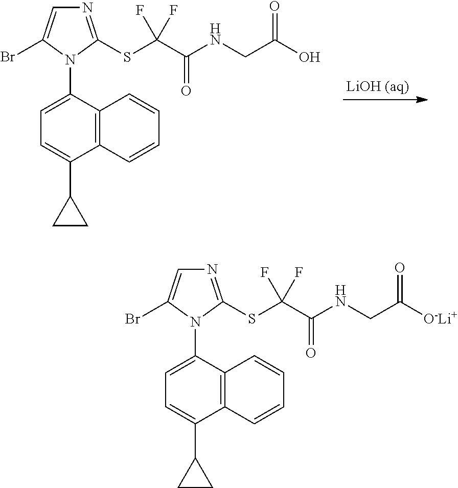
C1=C(N2C(SC(C(NCC([O-Li+])=O)=O)(F)F)=NC=C2Br)C2=C(C(C3CC3)=C1)C=CC=C2.C1=C(N2C(SC(C(NCC(O)=O)=O)(F)F)=NC=C2Br)C2=C(C(C3CC3)=C1)C=CC=C2
